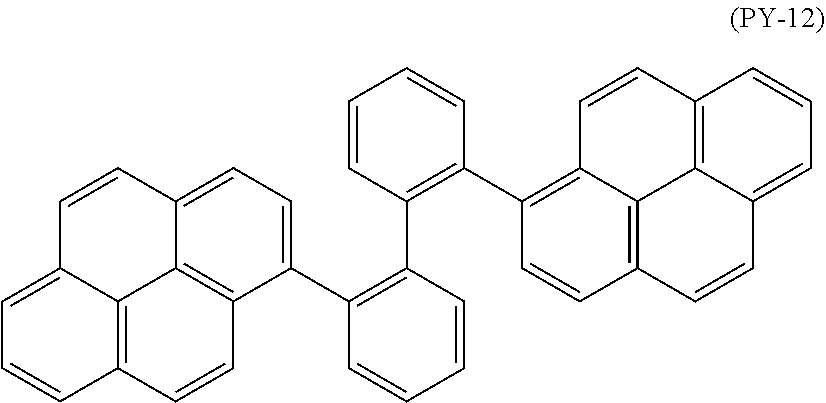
C1=CC2=CC=C(C3=C(C4=C(C5=C6C7=C(C=C5)C=CC5=CC=CC(=C75)C=C6)C=CC=C4)C=CC=C3)C3=C2C2=C(C=CC=C12)C=C3
